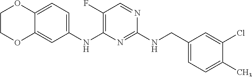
C(NC1=NC(NC2=CC=C3C(=C2)OCCO3)=C(F)C=N1)C1=CC=C(C)C(Cl)=C1
